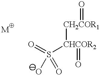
[CH2COR1]([CHCOR2](=O)S(=O)(O)=O)=O
